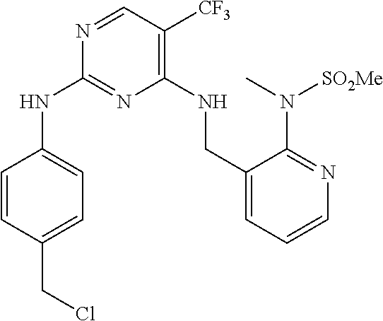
C1=CC(CCl)=CC=C1NC1=NC(NCC2=CC=CN=C2N(C)[SO2Me])=C([CF3])C=N1
